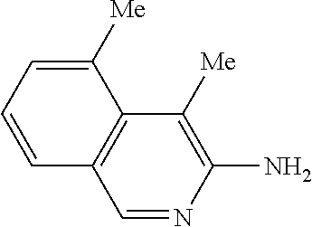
C12=C(C=NC(N)=C1[Me])C=CC=C2[Me]
